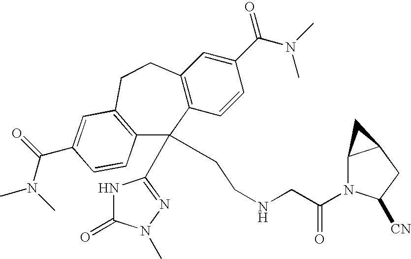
C12=C(C=CC(C(N(C)C)=O)=C1)C(C1=NN(C)C(=O)N1)(CCNCC(N1C3C(CC1[CN])C3)=O)C1=C(CC2)C=C(C(N(C)C)=O)C=C1
